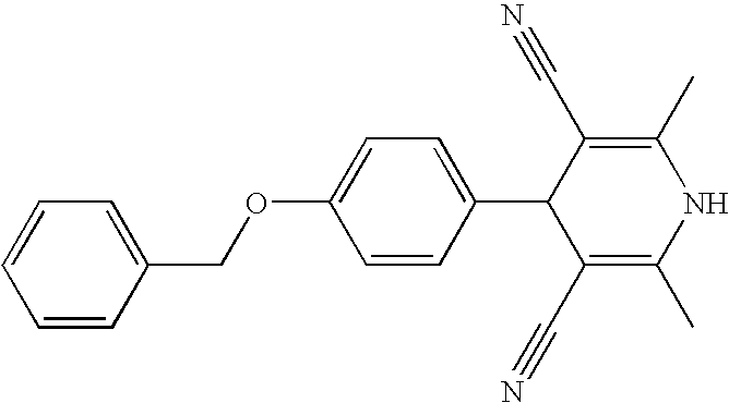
C1=CC(COC2=CC=C(C3C(C#N)=C(C)NC(C)=C3C#N)C=C2)=CC=C1
